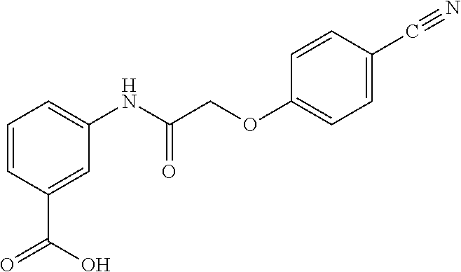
C1=CC(C(=O)O)=CC(NC(COC2=CC=C(C#N)C=C2)=O)=C1
